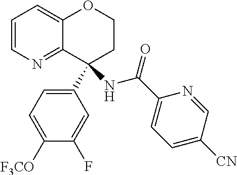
C1=CN=C2C(=C1)OCCC2(NC(C1=CC=C([CN])C=N1)=O)C1=CC=C([F3CO])C(F)=C1
